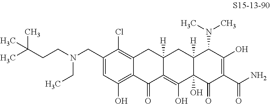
C1(CN(CCC(C)(C)C)CC)=CC(O)=C2C(=C1Cl)CC1([H])C(=C(O)C3(O)C([H])(C1)C(N(C)C)C(O)=C(C(N)=O)C3=O)C2=O
